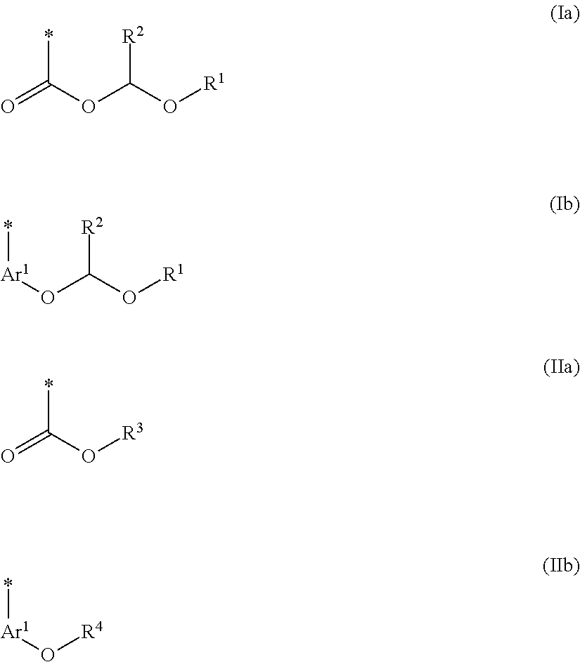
O=C(OC(O[R1])[R2])*.[Ar1](OC(O[R1])[R2])*.O=C(O[R3])*.[Ar1](O[R4])*
